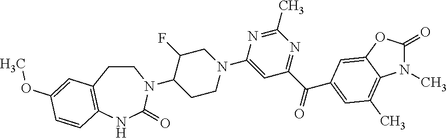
C1(N2CCC3=C(NC2=O)C=CC(OC)=C3)CCN(C2=CC(C(=O)C3=CC(C)=C4C(=C3)OC(=O)N4C)=NC(C)=N2)CC1F
